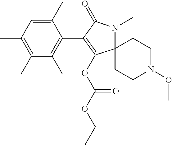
C1(C)=CC(C)=C(C)C(C)=C1C1=C(OC(OCC)=O)C2(N(C)C1=O)CCN(OC)CC2
